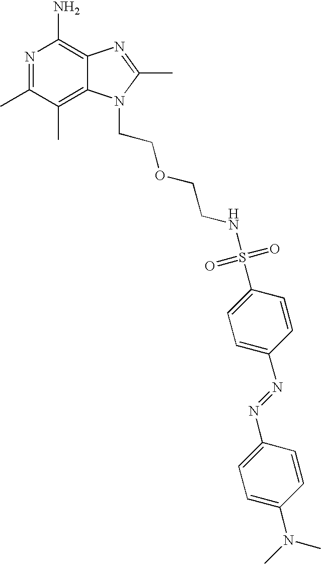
C12=C(C)C(C)=NC(N)=C1N=C(C)N2CCOCCNS(=O)(=O)C1=CC=C(N=NC2=CC=C(N(C)C)C=C2)C=C1
